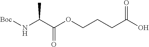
[Boc]NC(C(OCCCC(O)=O)=O)C
